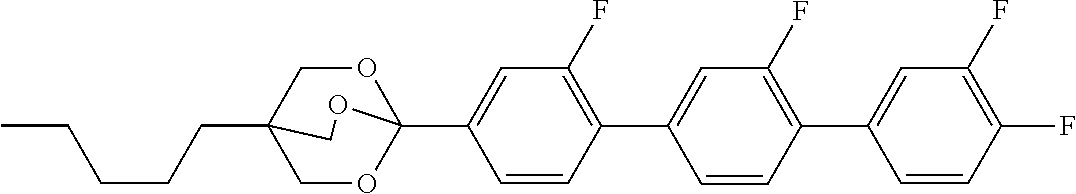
C1(F)=C(C2=CC(F)=C(C3=CC(F)=C(F)C=C3)C=C2)C=CC(C23OCC(CCCCC)(CO2)CO3)=C1
